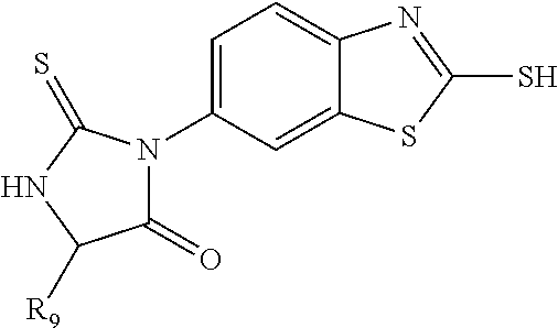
C1=C(N2C(=O)C([R9])NC2=S)C=C2C(=C1)N=C(S)S2
